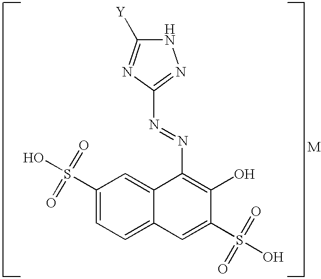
C1(S(=O)(=O)O)=CC=C2C(=C1)C(N=NC1=NNC([Y])=N1)=C(O)C(S(=O)(=O)O)=C2
